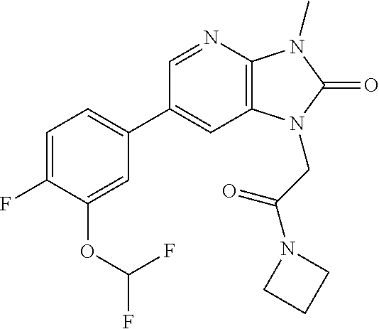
C1(C2=CC=C(F)C(OC(F)F)=C2)=CC2=C(N=C1)N(C)C(=O)N2CC(N1CCC1)=O
